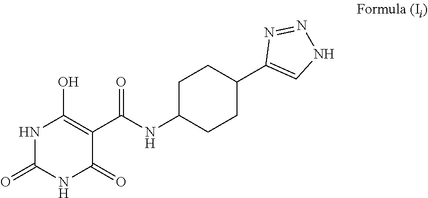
C1C(NC(C2=C(O)NC(=O)NC2=O)=O)CCC(C2=CNN=N2)C1
